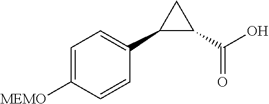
C1=C([MEMO])C=CC(C2C(C(O)=O)C2)=C1
